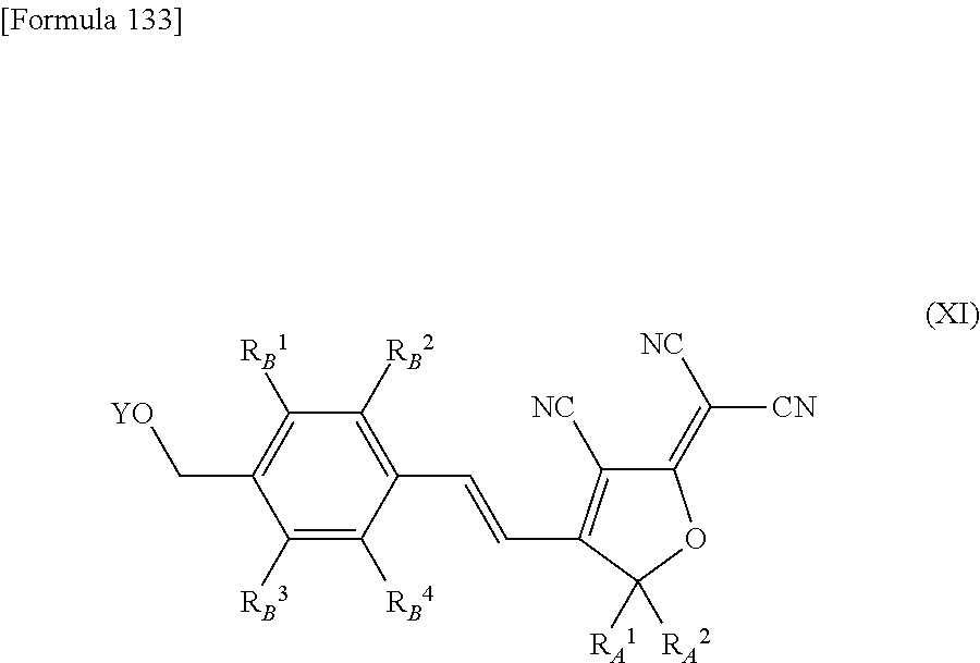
C(C1=C([RB1])C([RB2])=C(C=CC2=C([NC])C(=C([CN])[NC])OC2([RA1])[RA2])C([RB4])=C1[RB3])[YO]
